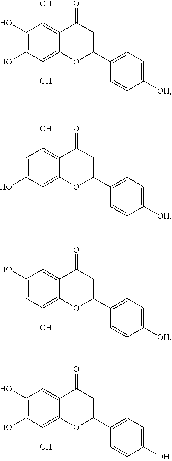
C1(O)=C(O)C(O)=C2C(=C1O)C(=O)C=C(C1=CC=C([OH])C=C1)O2.C1=C(O)C=C2C(=C1O)C(=O)C=C(C1=CC=C([OH])C=C1)O2.C1(O)=CC(O)=C2C(=C1)C(=O)C=C(C1=CC=C([OH])C=C1)O2.C1(O)=C(O)C(O)=C2C(=C1)C(=O)C=C(C1=CC=C([OH])C=C1)O2
